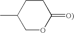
C1OC(=[O)])CCC1C
